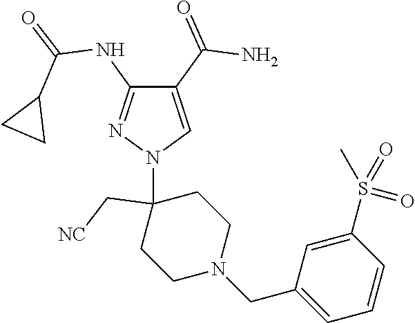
C1(C(=O)N)=CN(C2(C[NC])CCN(CC3=CC=CC(S(=O)(=O)C)=C3)CC2)N=C1NC(=O)C1CC1
